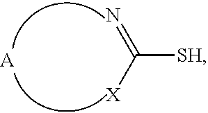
N=C([X])[SH].[A]
